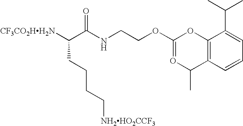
[CF3CO2HH2N]C(C(NCCOC1=OC(C)C2=C(O1)C(C(C)C)=CC=C2)=O)CCCC[NH2HO2CCF3]
